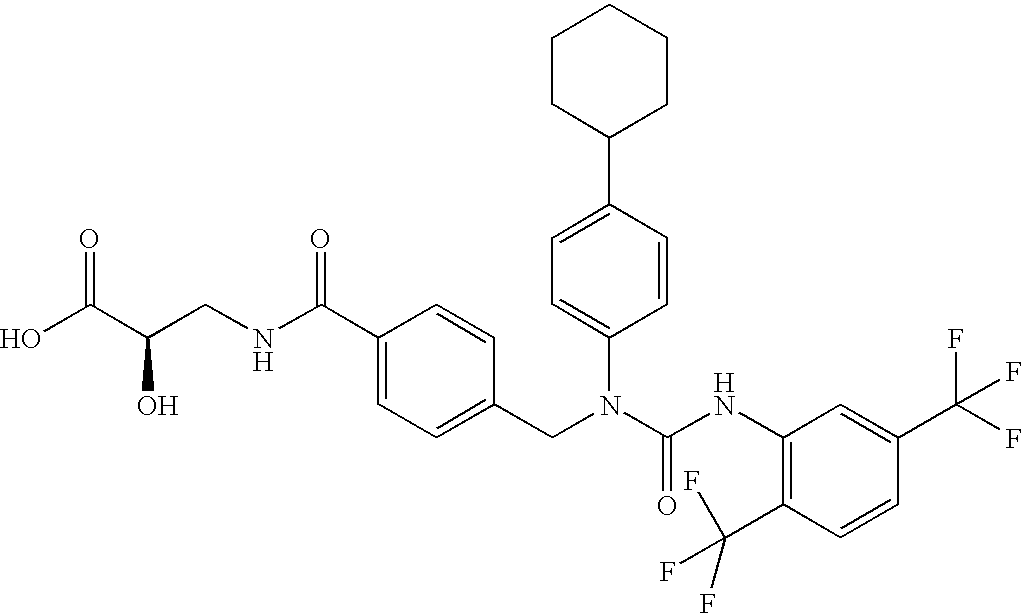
OC(C(CNC(C1=CC=C(CN(C(NC2=C(C(F)(F)F)C=CC(C(F)(F)F)=C2)=O)C2=CC=C(C3CCCCC3)C=C2)C=C1)=O)O)=O
